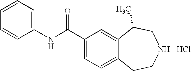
N(C1=CC=CC=C1)C(C1=CC=C2C(=C1)C(C)CNCC2)=O.Cl
